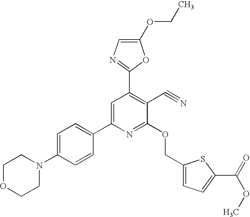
C1=C(N2CCOCC2)C=CC(C2=CC(C3=NC=C(OCC)O3)=C(C#N)C(OCC3=CC=C(C(=O)OC)S3)=N2)=C1
